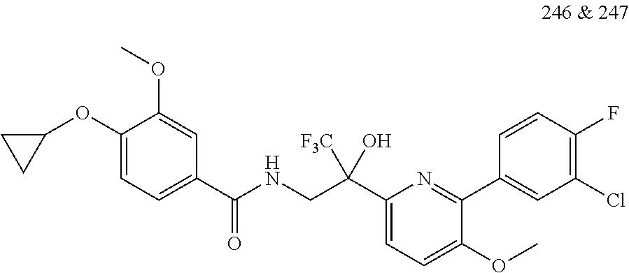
C1(C(CNC(C2=CC=C(OC3CC3)C(OC)=C2)=O)([F3C])O)=CC=C(OC)C(C2=CC(Cl)=C(F)C=C2)=N1
